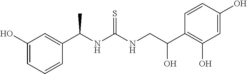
C1(C(NC(NCC(C2=C(O)C=C(O)C=C2)O)=S)C)=CC(O)=CC=C1
